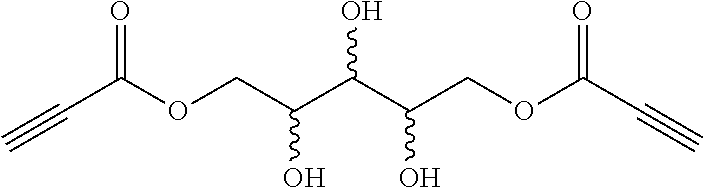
O(CC(C(C(COC(C#C)=O)O)O)O)C(C#C)=O
